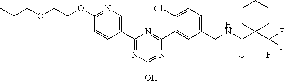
C1(CNC(C2(C(F)(F)F)CCCCC2)=O)=CC=C(Cl)C(C2=NC(C3=CN=C(OCCOCCC)C=C3)=NC(O)=N2)=C1
